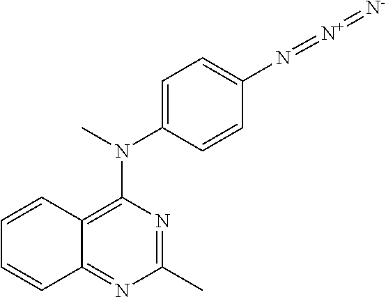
C1(C)=NC(N(C)C2=CC=C(N=[N+]=[N-])C=C2)=C2C(=N1)C=CC=C2
